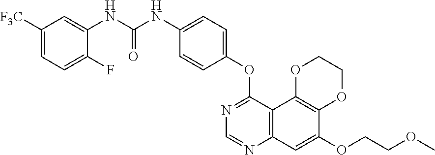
C12=C(C3=C(C=C1OCCOC)N=CN=C3OC1=CC=C(NC(NC3=CC([F3C])=CC=C3F)=O)C=C1)OCCO2
